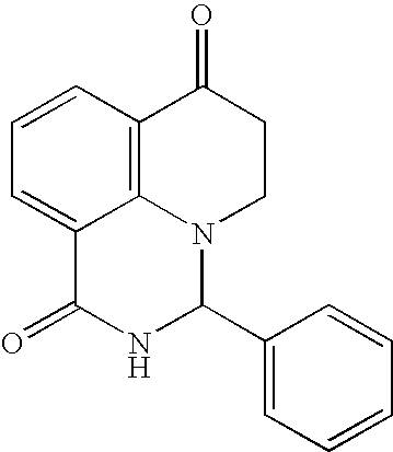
C1=CC2=C3C(=C1)C(=O)NC(C1=CC=CC=C1)N3CCC2=O
